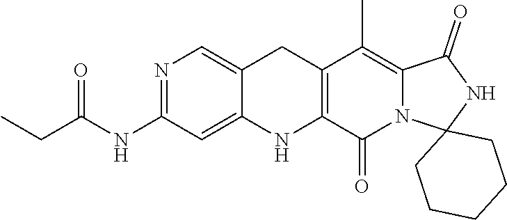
N1=C(NC(CC)=O)C=C2C(=C1)CC1=C(N2)C(=O)N2C(=C1C)C(=O)NC21CCCCC1
